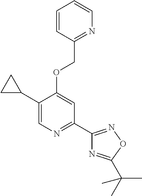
C1(C2CC2)=CN=C(C2=NOC(C(C)(C)C)=N2)C=C1OCC1=NC=CC=C1
